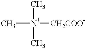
C[N+]([CH2COO-])(C)C
